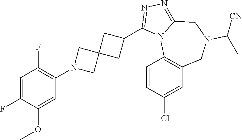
C1=C(F)C(OC)=CC(N2CC3(C2)CC(C2=NN=C4N2C2=C(CN(C([CN])C)C4)C=C(Cl)C=C2)C3)=C1F
